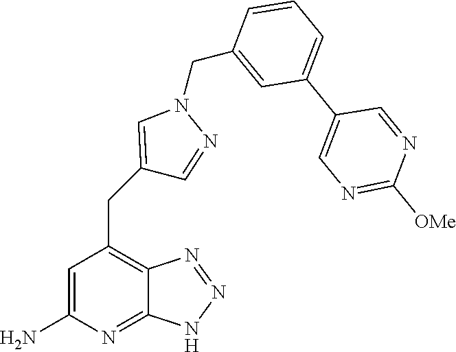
C1=C(N)N=C2C(=C1CC1=CN(CC3=CC(C4=CN=C([OMe])N=C4)=CC=C3)N=C1)N=NN2
